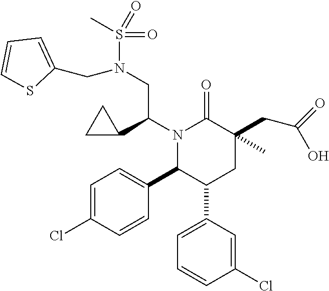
N1(C(C2CC2)CN(S(C)(=O)=O)CC2=CC=CS2)C(C2=CC=C(Cl)C=C2)C(C2=CC=CC(Cl)=C2)CC(CC(=O)O)(C)C1=O
